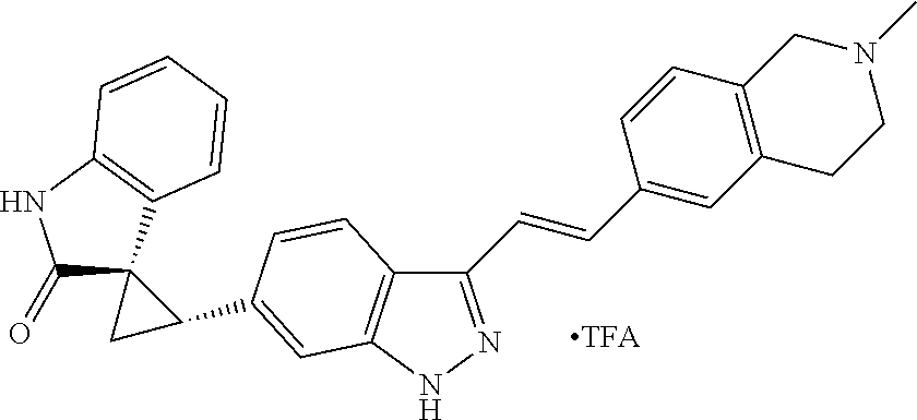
C1(=O)C2(C3=C(N1)C=CC=C3)CC2C1=CC2=C(C(C=CC3=CC4=C(C=C3)CN(C)CC4)=NN2)C=C1
